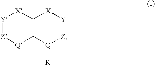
C12=C([X][Y][Z][Q]1)[X][Y][Z][Q]2[R]
